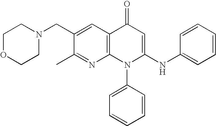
N1=C(C)C(CN2CCOCC2)=CC2=C1N(C1=CC=CC=C1)C(NC1=CC=CC=C1)=CC2=O
